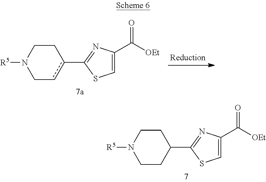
C1(C2=NC(C([OEt])=O)=CS2)CCN([R5])CC1.c1(C2=NC(C([OEt])=O)=CS2)cCN([R5])CC1
